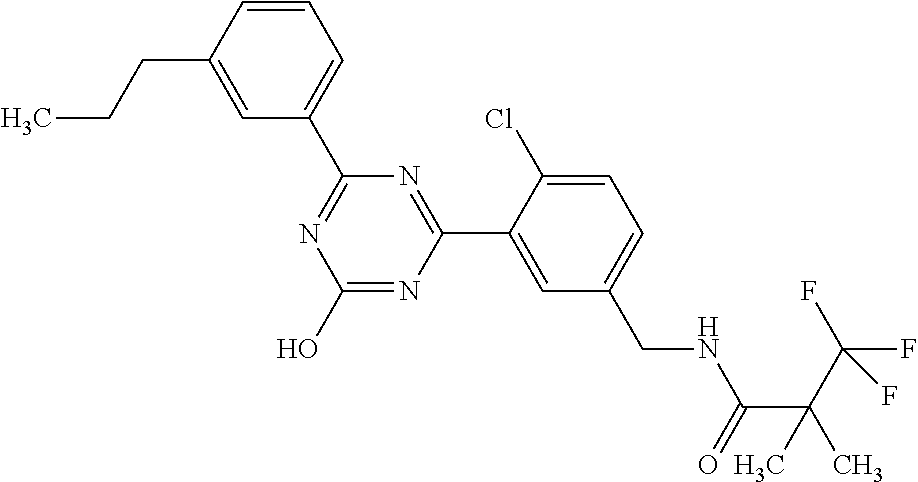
C1(C2=NC(O)=NC(C3=CC(CNC(C(C)(C(F)(F)F)C)=O)=CC=C3Cl)=N2)=CC=CC(CCC)=C1
